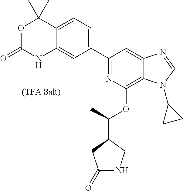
C1(C2=CC=C3C(=C2)NC(=O)OC3(C)C)=NC(OC(C2CC(=O)NC2)C)=C2C(=C1)N=CN2C1CC1
